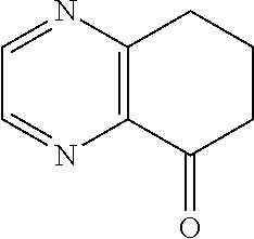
C12=C(C(=O)CCC1)N=CC=N2
